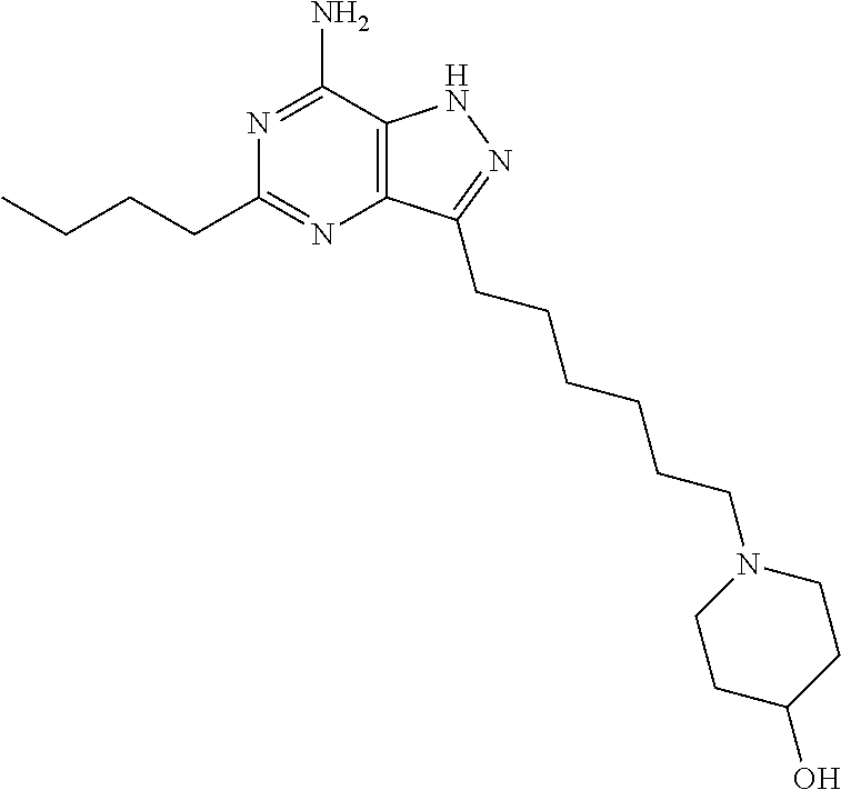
C12=C(C(N)=NC(CCCC)=N1)NN=C2CCCCCCN1CCC(O)CC1
